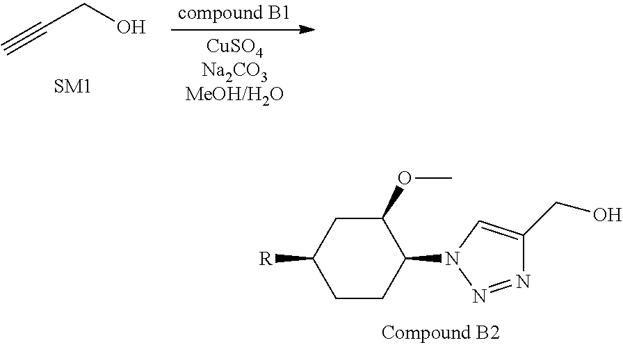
C1(OC)CC([R])CCC1N1N=NC(CO)=C1.C(CO)#C
